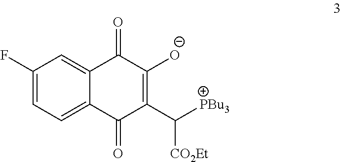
C1(F)=CC=C2C(=C1)C(=O)C([O-])=C(C([PBu3])[CO2Et])C2=O
